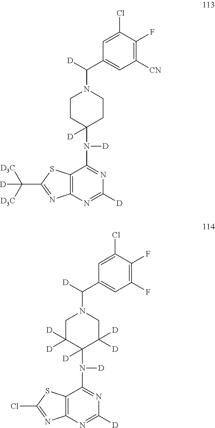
C1=C(Cl)C(F)=C([CN])C=C1C([D])N1CCC(N([D])C2=NC([D])=NC3=C2SC(C([D3C])([D3C])[D])=N3)([D])CC1.C1=C(Cl)C(F)=C(F)C=C1C([D])N1CC([D])([D])C(N([D])C2=NC([D])=NC3=C2SC(Cl)=N3)([D])C([D])([D])C1
